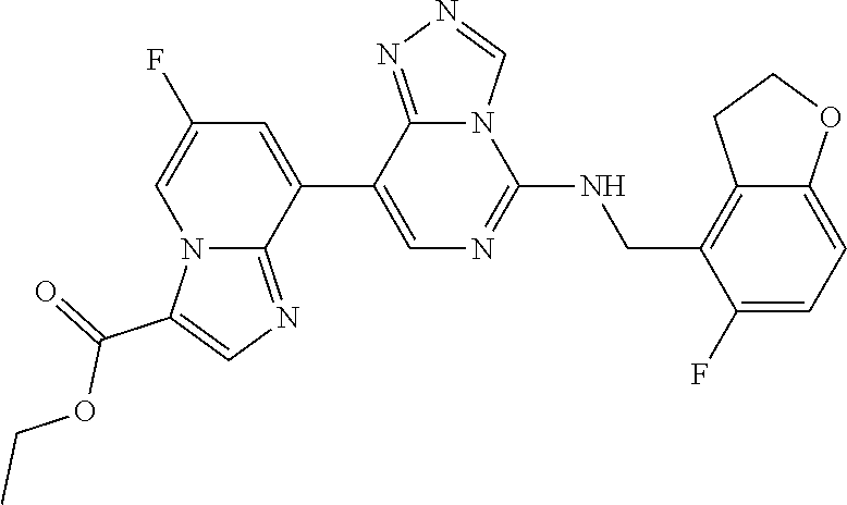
C1(C2=CC(F)=CN3C2=NC=C3C(=O)OCC)=CN=C(NCC2=C3C(=CC=C2F)OCC3)N2C1=NN=C2
